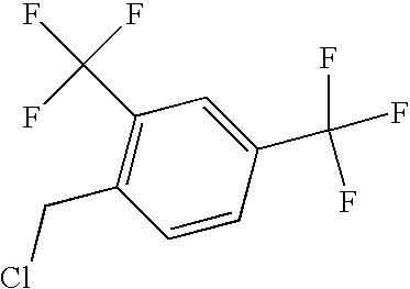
C1=CC(C(F)(F)F)=CC(C(F)(F)F)=C1CCl
